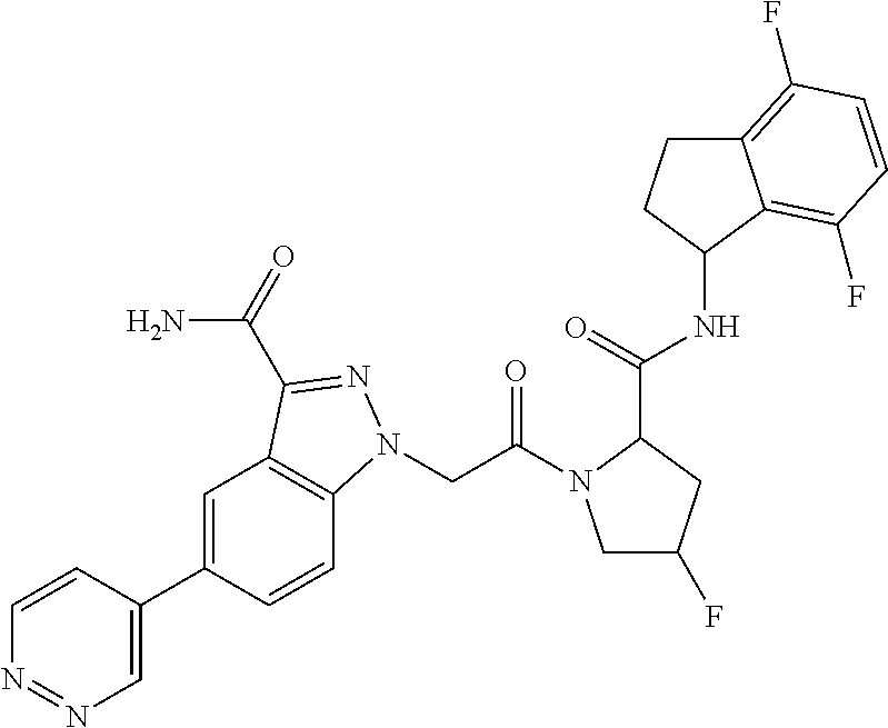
C1=C(C2=CC3=C(C=C2)N(CC(N2C(C(NC4C5=C(F)C=CC(F)=C5CC4)=O)CC(F)C2)=O)N=C3C(N)=O)C=CN=N1
